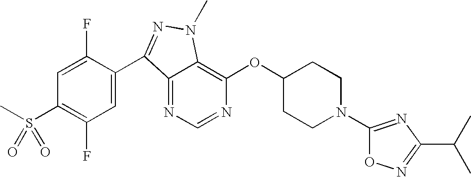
N1=CN=C2C(=C1OC1CCN(C3=NC(C(C)C)=NO3)CC1)N(C)N=C2C1=CC(F)=C(S(=O)(=O)C)C=C1F
